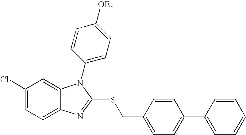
C1(Cl)=CC=C2C(=C1)N(C1=CC=C([OEt])C=C1)C(SCC1=CC=C(C3=CC=CC=C3)C=C1)=N2
